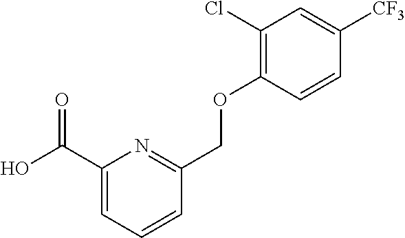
C1(C(O)=O)=CC=CC(COC2=C(Cl)C=C([CF3])C=C2)=N1
